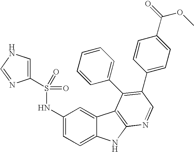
C1(NS(=O)(=O)C2=CNC=N2)=CC=C2C(=C1)C1=C(N2)N=CC(C2=CC=C(C(=O)OC)C=C2)=C1C1=CC=CC=C1
